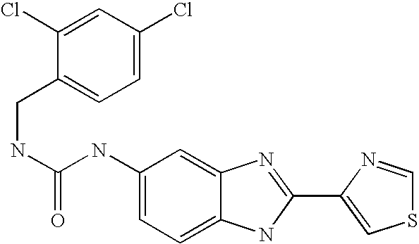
C1=C2C(=CC=C1NC(=O)NCC1=CC=C(Cl)C=C1Cl)NC(C1=CSC=N1)=N2
